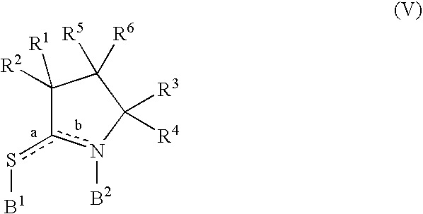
C1([R2])([R1])c(s[B1])n([B2])C([R3])([R4])C1([R5])[R6]
